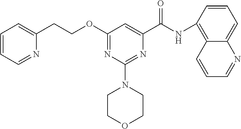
N(C(C1=CC(OCCC2=CC=CC=N2)=NC(N2CCOCC2)=N1)=O)C1=C2C(=CC=C1)N=CC=C2
